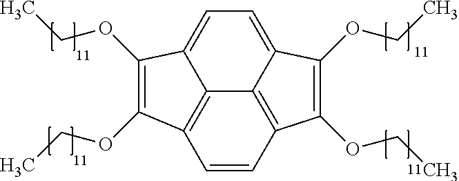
C12=C3C=CC4=C1C(=CC=C2C(OCC)=C3OCC)C(OCC)=C4OCC
